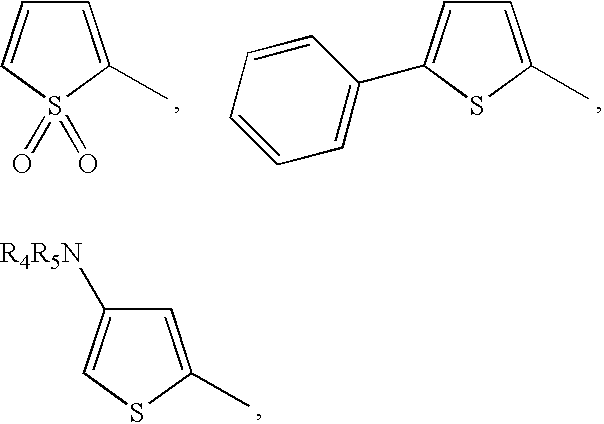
C1=C(C)S(=O)(=O)C=C1.C1=C(C)SC(C2=CC=CC=C2)=C1.C1=C(C)SC=C1[R4R5N]
